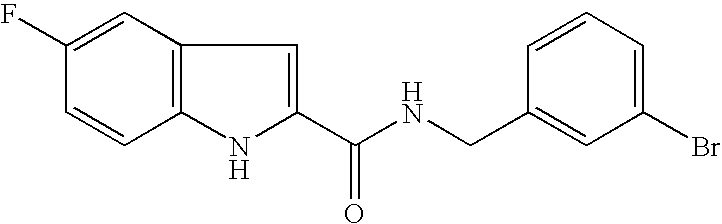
C1(C(NCC2=CC(Br)=CC=C2)=O)=CC2=C(N1)C=CC(F)=C2
